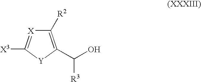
C1([R2])=C(C(O)[R3])[Y]C([X3])=[X]1
